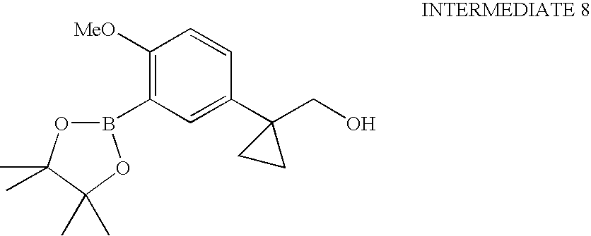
C1([MeO])=C(B2OC(C)(C)C(C)(C)O2)C=C(C2(CO)CC2)C=C1
